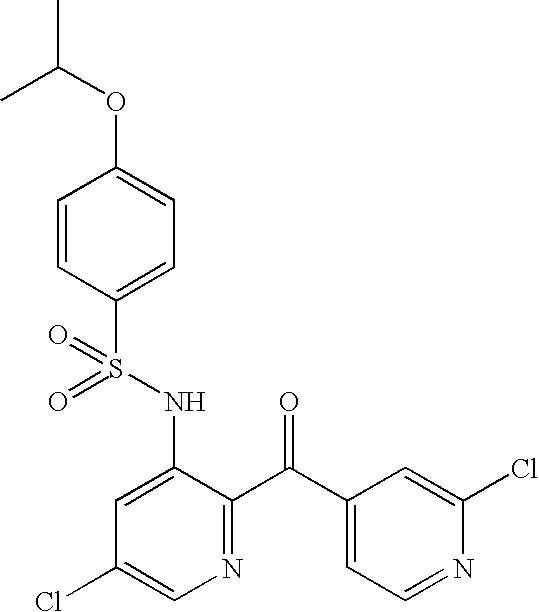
O=S(NC1=CC(Cl)=CN=C1C(C1=CC=NC(Cl)=C1)=O)(=O)C1=CC=C(OC(C)C)C=C1
